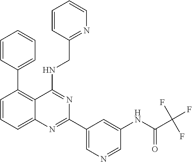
C1=CC=C2C(=C1C1=CC=CC=C1)C(NCC1=NC=CC=C1)=NC(C1=CN=CC(NC(C(F)(F)F)=O)=C1)=N2
